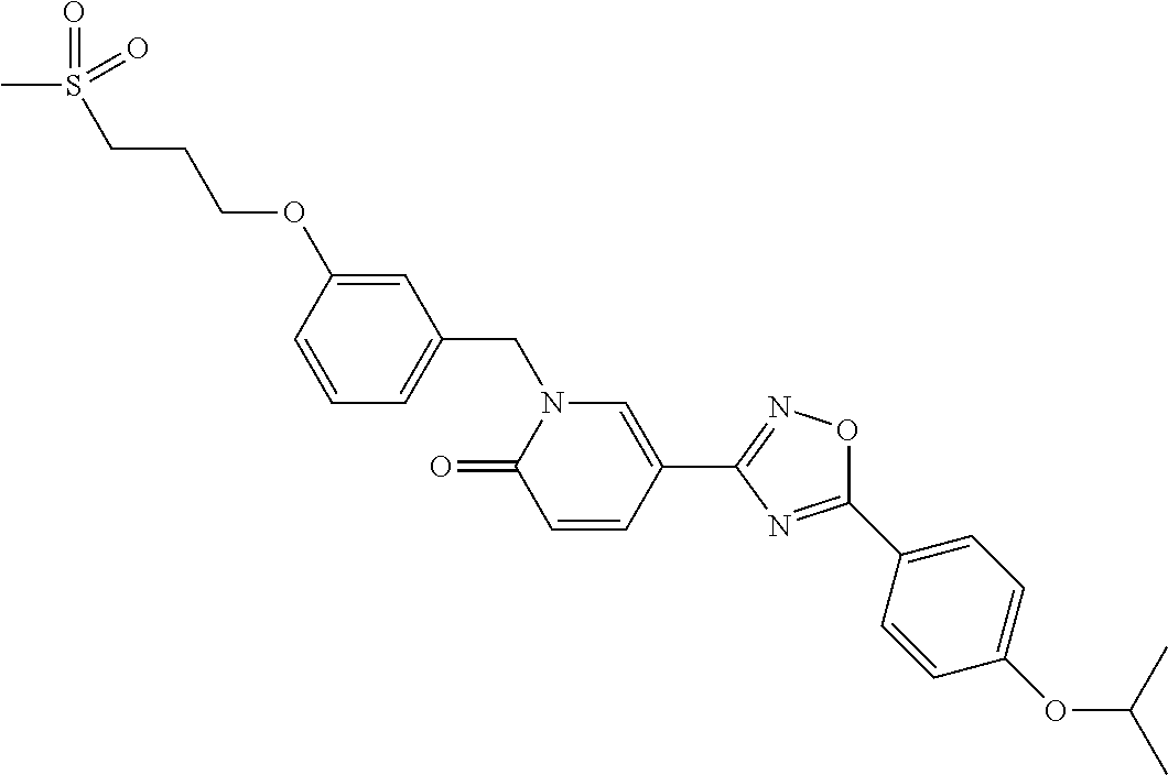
C1=CC(OCCCS(C)(=O)=O)=CC(CN2C(=O)C=CC(C3=NOC(C4=CC=C(OC(C)C)C=C4)=N3)=C2)=C1
